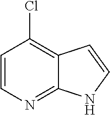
C1=CN=C2C(=C1Cl)C=CN2
